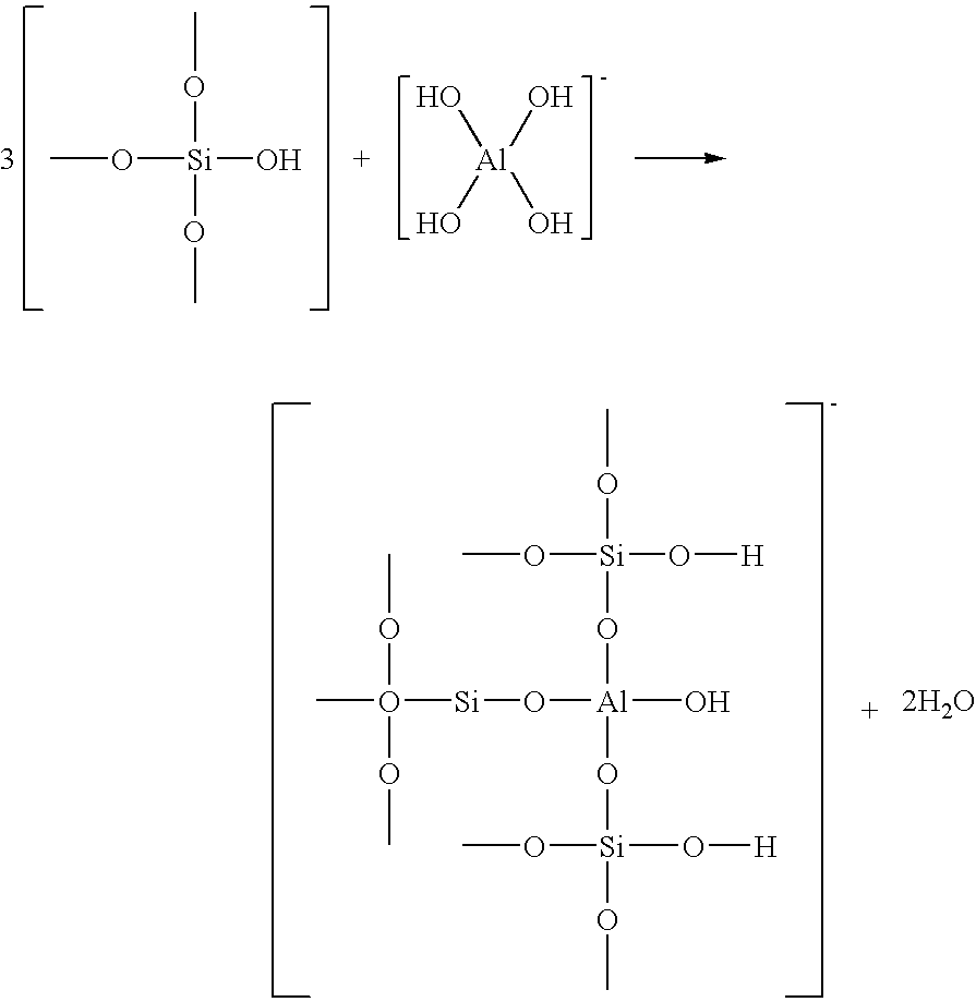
CO[Si](O)(OC)OC.[Al](O)(O)(O)O.CO(OC)(OC)[Si]O[Al](O[Si](OC)(OC)O[H])(O)O[Si](OC)(OC)O[H].[2H2O]
